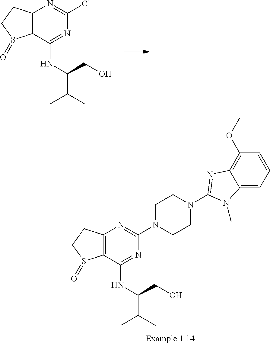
C12=C(C(NC(C(C)C)CO)=NC(Cl)=N1)S(=O)CC2.C12=C(C(NC(C(C)C)CO)=NC(N3CCN(C4=NC5=C(OC)C=CC=C5N4C)CC3)=N1)S(=O)CC2
